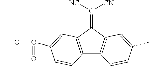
C12=C(C(=C([CN])[NC])C3=C1C=CC(C)=C3)C=C(C(OC)=O)C=C2
